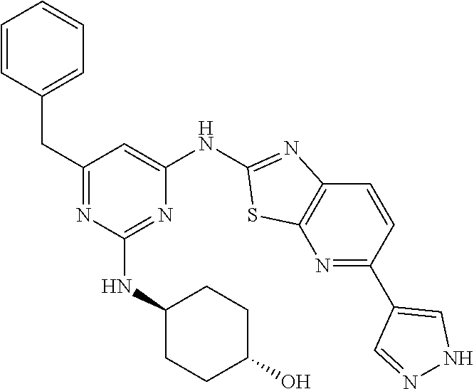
C1=CC(CC2=NC(NC3CCC(O)CC3)=NC(NC3=NC4=C(N=C(C5=CNN=C5)C=C4)S3)=C2)=CC=C1
